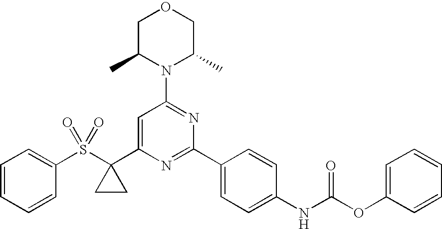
C1C(C)N(C2=NC(C3=CC=C(NC(OC4=CC=CC=C4)=O)C=C3)=NC(C3(S(C4=CC=CC=C4)(=O)=O)CC3)=C2)C(C)CO1
